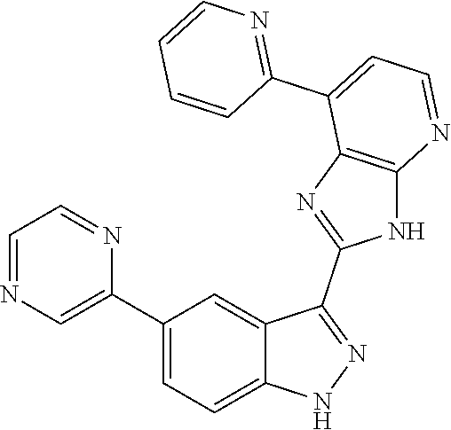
C1(C2=CC=C3C(=C2)C(C2=NC4=C(N2)N=CC=C4C2=NC=CC=C2)=NN3)=CN=CC=N1
